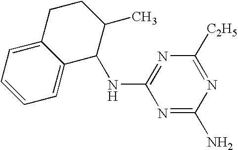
N1=C(N)N=C([C2H5])N=C1NC1C2=CC=CC=C2CCC1C
